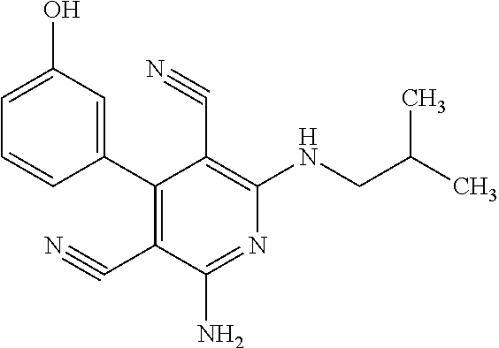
C1(C2=C(C#N)C(N)=NC(NCC(C)C)=C2C#N)=CC(O)=CC=C1
